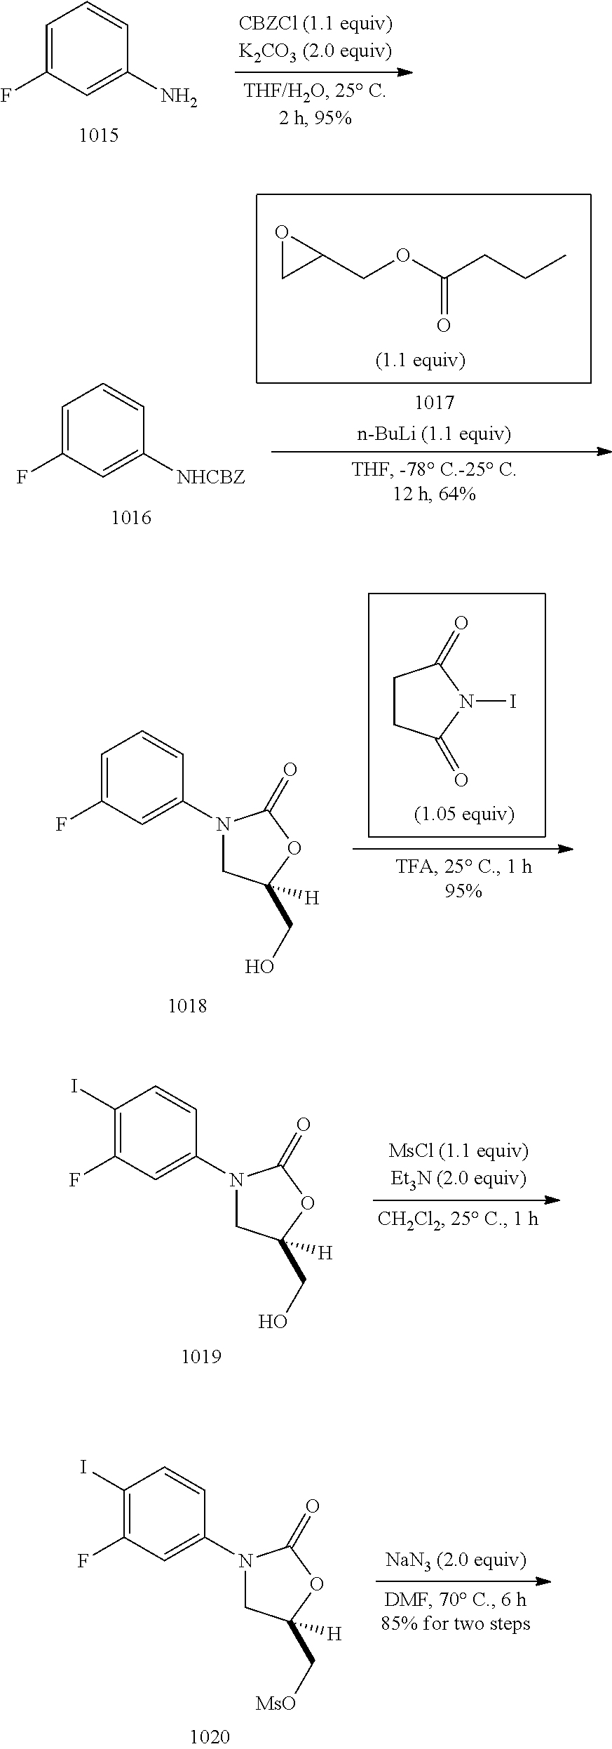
C1=C(F)C=C(N)C=C1.C1(I)=C(F)C=C(N2CC(CO)([H])OC2=O)C=C1.C1(I)=C(F)C=C(N2CC(C[MsO])([H])OC2=O)C=C1.C1=C(F)C=C([NHCBZ])C=C1.O1CC1COC(CCC)=O.C1=C(F)C=C(N2CC(CO)([H])OC2=O)C=C1.C1CC(=O)N(I)C1=O
